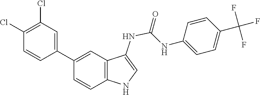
C1=CC(C2=CC3=C(NC=C3NC(NC3=CC=C(C(F)(F)F)C=C3)=O)C=C2)=CC(Cl)=C1Cl
